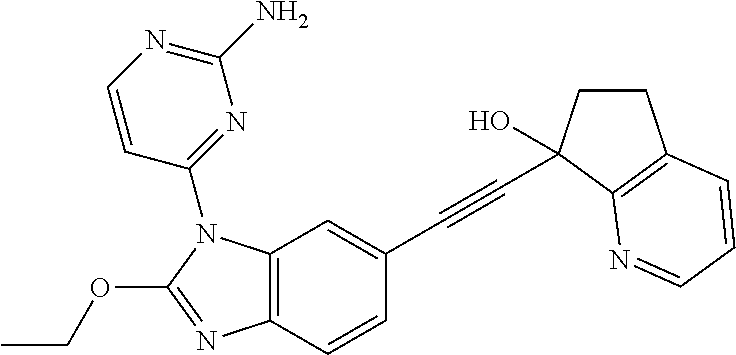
C12=C(C=CC(C#CC3(O)CCC4=C3N=CC=C4)=C1)N=C(OCC)N2C1=NC(N)=NC=C1
